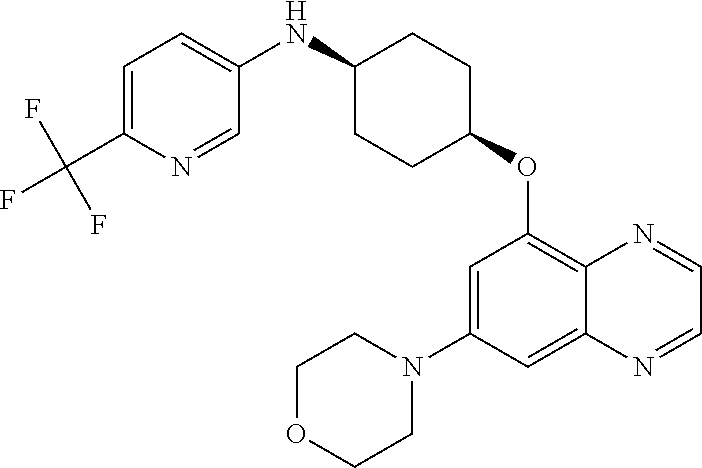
C1=C(C(F)(F)F)N=CC(NC2CCC(OC3=C4C(=CC(N5CCOCC5)=C3)N=CC=N4)CC2)=C1
